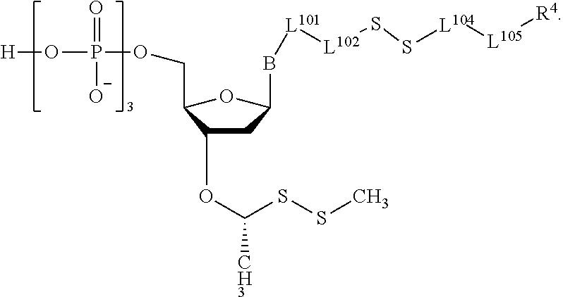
[H]OP(=O)([O-])OCC1OC(B[L101][L102]SS[L104][L105][R4])CC1OC(SSC)C
